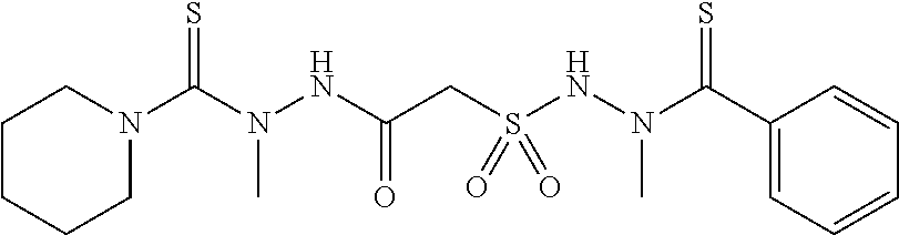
C1CCCN(C(N(NC(CS(NN(C(C2=CC=CC=C2)=S)C)(=O)=O)=O)C)=S)C1
